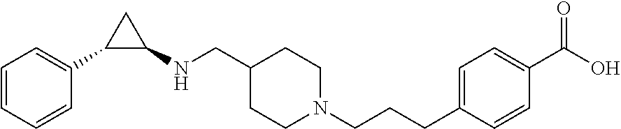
C1=CC=CC(C2C(NCC3CCN(CCCC4=CC=C(C(O)=O)C=C4)CC3)C2)=C1
